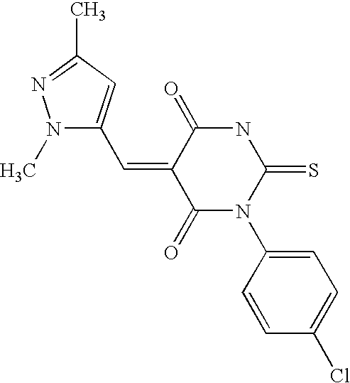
O=C1C(=CC2=CC(C)=NN2C)C(=O)N(C2=CC=C(Cl)C=C2)C(=S)N1
